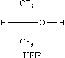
[CF3]C([CF3])(O[H])[H].[HFIP]
